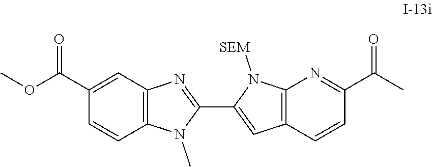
COC(C1=CC2=C(C=C1)N(C)C(C1=CC3=C(N1[SEM])N=C(C(C)=O)C=C3)=N2)=O
